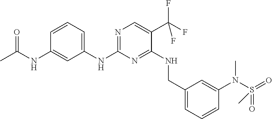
C1(NC2=NC=C(C(F)(F)F)C(NCC3=CC=CC(N(S(C)(=O)=O)C)=C3)=N2)=CC=CC(NC(=O)C)=C1
